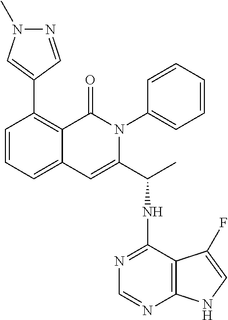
C1=CC=C2C(=C1C1=CN(C)N=C1)C(=O)N(C1=CC=CC=C1)C(C(C)NC1=NC=NC3=C1C(F)=CN3)=C2
